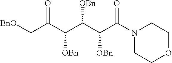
N1(C(C(C(C(C(C[BnO])=O)[OBn])[OBn])[OBn])=O)CCOCC1
